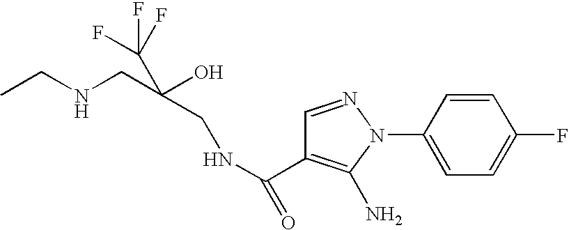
CCNCC(O)(CNC(=O)C1=C(N)N(C2=CC=C(F)C=C2)N=C1)C(F)(F)F
